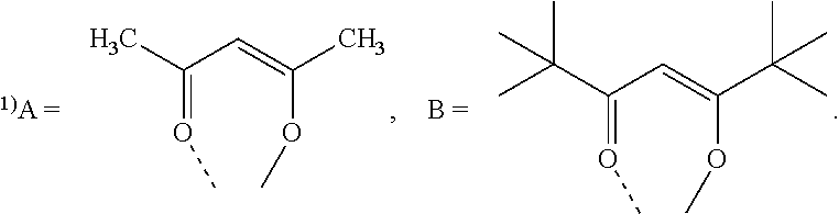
C(=OC)(C=C(OC)C)C.C(=OC)(C=C(OC)C(C)(C)C)C(C)(C)C
